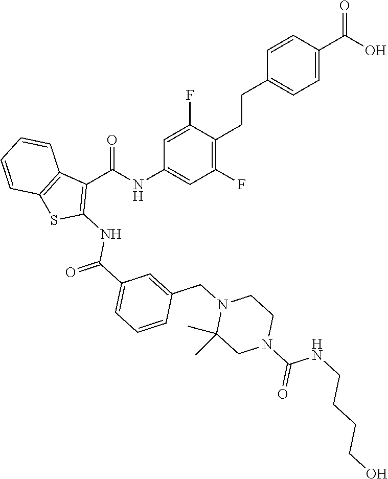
O=C(O)C1=CC=C(CCC2=C(F)C=C(NC(C3=C(NC(C4=CC=CC(CN5C(C)(C)CN(C(NCCCCO)=O)CC5)=C4)=O)SC4=C3C=CC=C4)=O)C=C2F)C=C1
